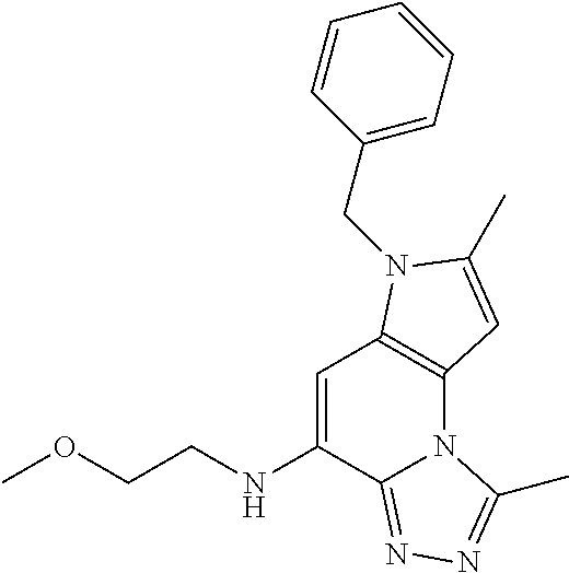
C1=C(NCCOC)C2=NN=C(C)N2C2=C1N(CC1=CC=CC=C1)C(C)=C2
